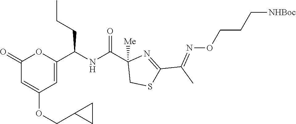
C1(=O)C=C(OCC2CC2)C=C(C(NC(C2([Me])CSC(C(C)=NOCCC[NHBoc])=N2)=O)CCC)O1
